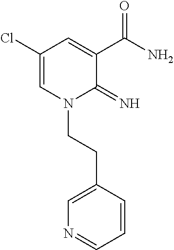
C1(Cl)=CN(CCC2=CN=CC=C2)C(=N)C(C(N)=O)=C1
